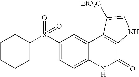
C1C(S(C2=CC=C3C(=C2)C2=C(C(=O)N3)NC=C2[EtO2C])(=O)=O)CCCC1
